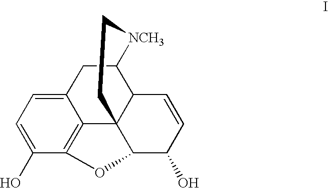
C12=C3C(O)=CC=C1CC1C4C2(C(C(O)C=C4)O3)CC[NCH3]1
